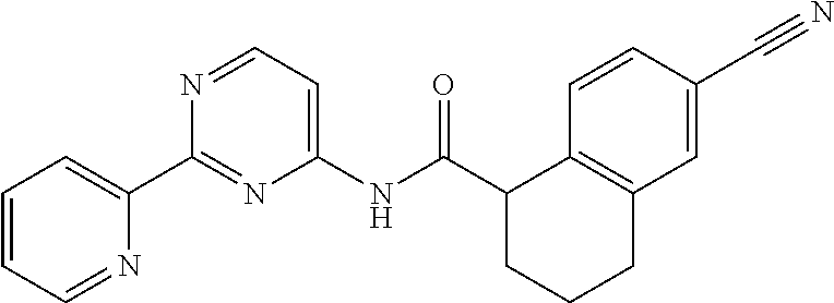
C1=CC=NC(C2=NC(NC(=O)C3CCCC4=C3C=CC(C#N)=C4)=CC=N2)=C1
